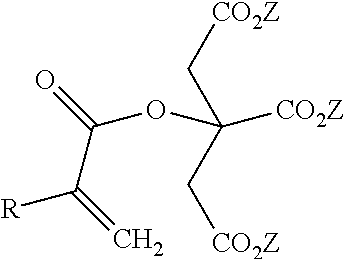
C(C[CO2Z])([CO2Z])(C[CO2Z])OC(=O)C(=C)[R]
